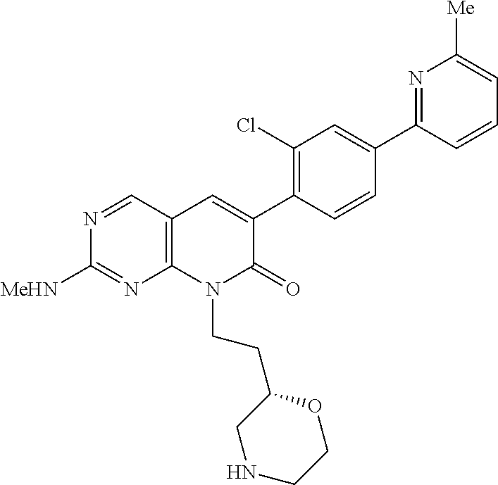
C12=C(C=NC([MeHN])=N1)C=C(C1=C(Cl)C=C(C3=NC([Me])=CC=C3)C=C1)C(=O)N2CCC1CNCCO1
